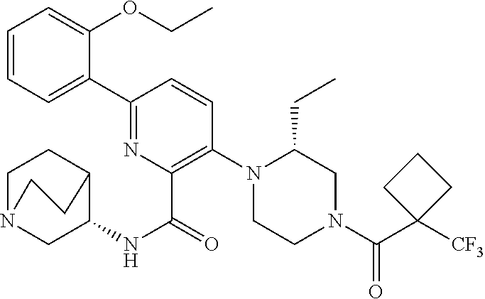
C1(C2=CC=CC=C2OCC)=NC(C(=O)NC2C3CCN(C2)CC3)=C(N2CCN(C(C3([CF3])CCC3)=O)CC2CC)C=C1
